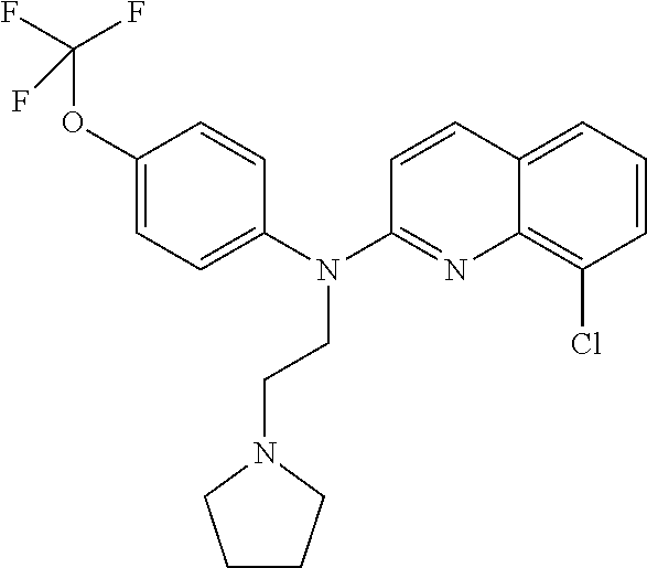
O(C1=CC=C(N(C2=NC3=C(Cl)C=CC=C3C=C2)CCN2CCCC2)C=C1)C(F)(F)F
